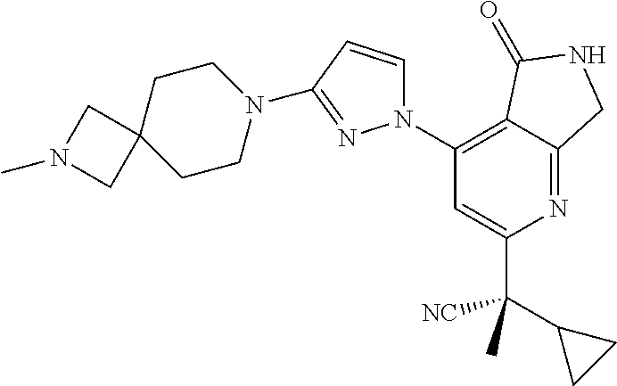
C1(C(C2CC2)([NC])C)=CC(N2C=CC(N3CCC4(CC3)CN(C)C4)=N2)=C2C(=N1)CNC2=O
